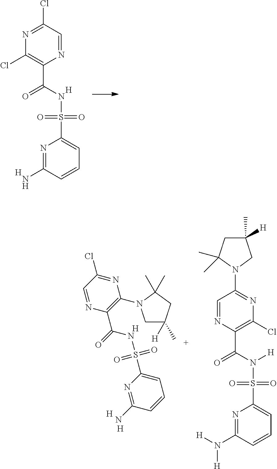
C1(Cl)=C(C(NS(C2=CC=CC(N)=N2)(=O)=O)=O)N=CC(Cl)=N1.[H].[H].[H].N1=C(N)C=CC=C1S(NC(=O)C1=C(N2CC([H])(C)CC2(C)C)N=C(Cl)C=N1)(=O)=O.[H].[H].C1(Cl)=C(C(N(S(C2=CC=CC(N([H])[H])=N2)(=O)=O)[H])=O)N=CC(N2CC(C)([H])CC2(C)C)=N1
